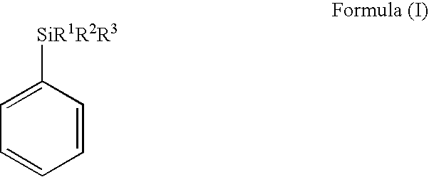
C1=CC([SiR1R2R3])=CC=C1
